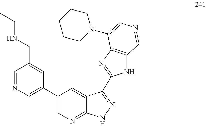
C1(CNCC)=CC(C2=CN=C3C(=C2)C(C2=NC4=C(N2)C=NC=C4N2CCCCC2)=NN3)=CN=C1
